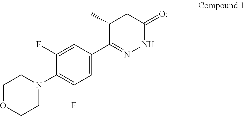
C1OCCN(C2=C(F)C=C(C3=NNC(=O)CC3C)C=C2F)C1
